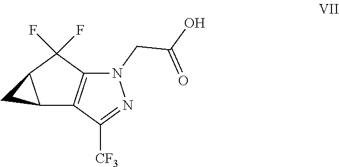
C12=C(C(F)(F)C3C1C3)N(CC(O)=O)N=C2[CF3]
